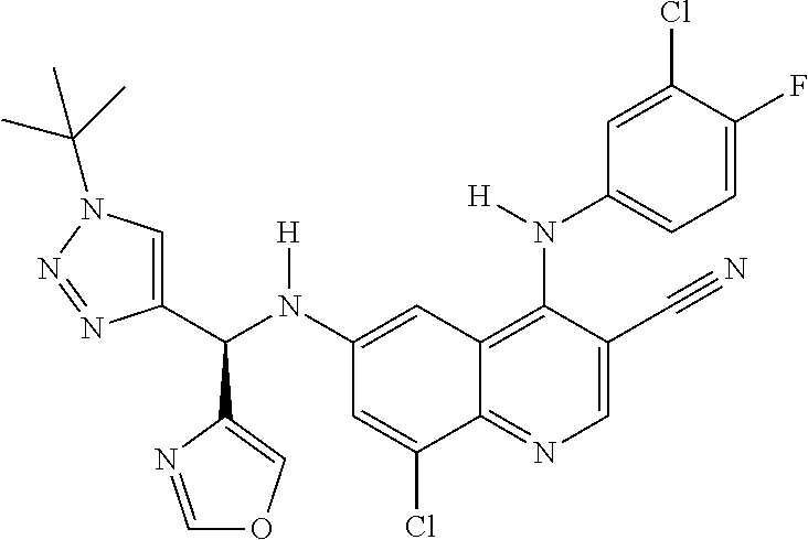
C1(N(C(C2=CN(C(C)(C)C)N=N2)C2=COC=N2)[H])=CC2=C(N(C3=CC=C(F)C(Cl)=C3)[H])C(C#N)=CN=C2C(Cl)=C1
